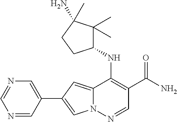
N12C(=CC(C3=CN=CN=C3)=C1)C(NC1C(C)(C)C(N)(C)CC1)=C(C(N)=O)C=N2
